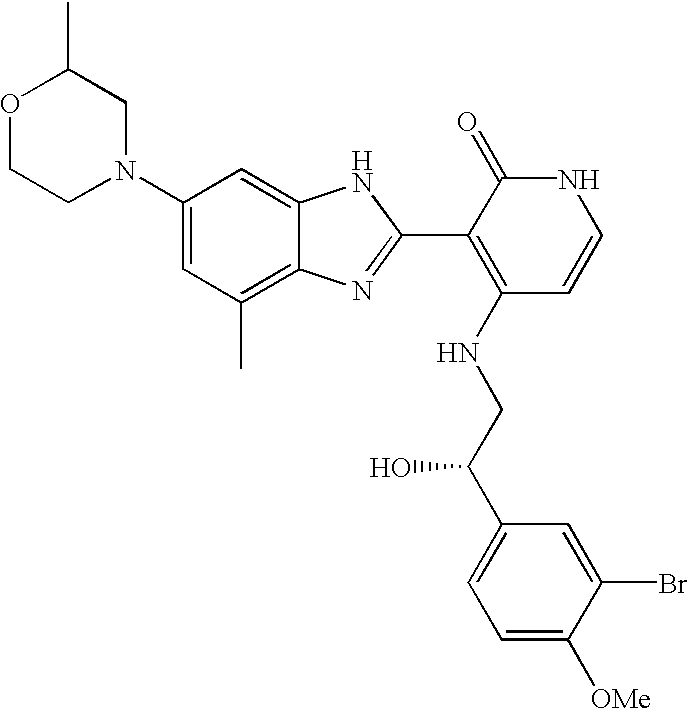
C1(N2CC(C)OCC2)=CC(C)=C2C(=C1)NC(C1=C(NCC(C3=CC=C([OMe])C(Br)=C3)O)C=CNC1=O)=N2
